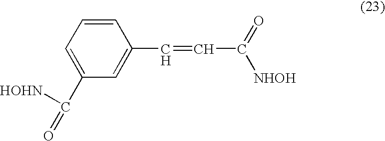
C1=CC=C(C([HOHN])=O)C=C1C=CC([NHOH])=O
